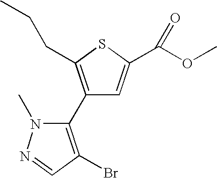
C1(C2=C(Br)C=NN2C)=C(CCC)SC(C(OC)=O)=C1
